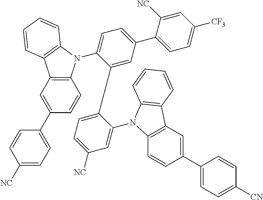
C1=CC(C2=CC=C([NC])C=C2)=CC2=C1N(C1=CC=C(C3=CC=C([CF3])C=C3[NC])C=C1C1=CC=C([NC])C=C1N1C3=C(C=C(C4=CC=C([CN])C=C4)C=C3)C3=C1C=CC=C3)C1=C2C=CC=C1
